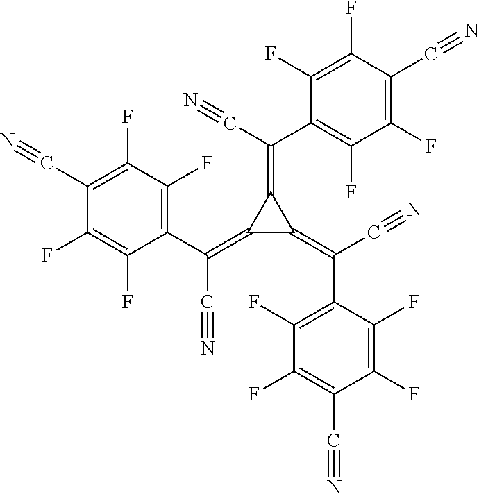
C1(C#N)=C(F)C(F)=C(C(=C2C(=C(C#N)C3=C(F)C(F)=C(C#N)C(F)=C3F)C2=C(C#N)C2=C(F)C(F)=C(C#N)C(F)=C2F)C#N)C(F)=C1F
